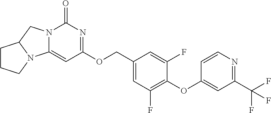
C1CCN2C1CN1C2=CC(OCC2=CC(F)=C(OC3=CC(C(F)(F)F)=NC=C3)C(F)=C2)=NC1=O
